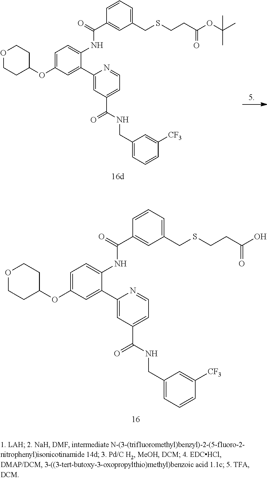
C1=C(OC2CCOCC2)C=C(C2=CC(C(=O)NCC3=CC=CC([CF3])=C3)=CC=N2)C(NC(C2=CC(CSCCC(OC(C)(C)C)=O)=CC=C2)=O)=C1.C1=C(OC2CCOCC2)C=C(C2=CC(C(=O)NCC3=CC=CC([CF3])=C3)=CC=N2)C(NC(C2=CC(CSCCC(O)=O)=CC=C2)=O)=C1
